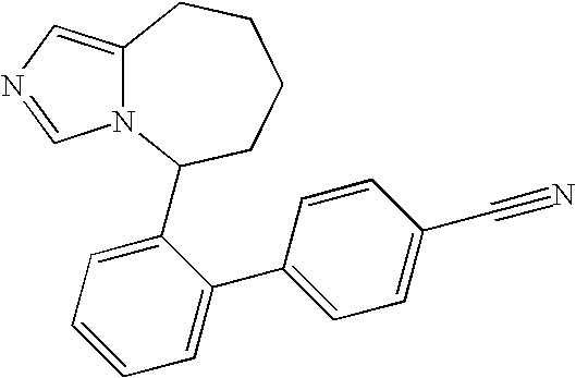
N12C(=CN=C1)CCCCC2C1=CC=CC=C1C1=CC=C(C#N)C=C1
